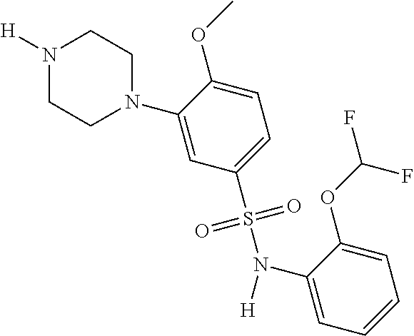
N1([H])CCN(C2=CC(S(N([H])C3=CC=CC=C3OC(F)F)(=O)=O)=CC=C2OC)CC1
